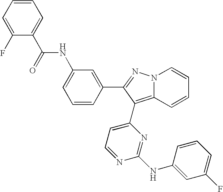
C1=CC=C(C(=O)NC2=CC=CC(C3=NN4C(=C3C3=CC=NC(NC5=CC(F)=CC=C5)=N3)C=CC=C4)=C2)C(F)=C1
